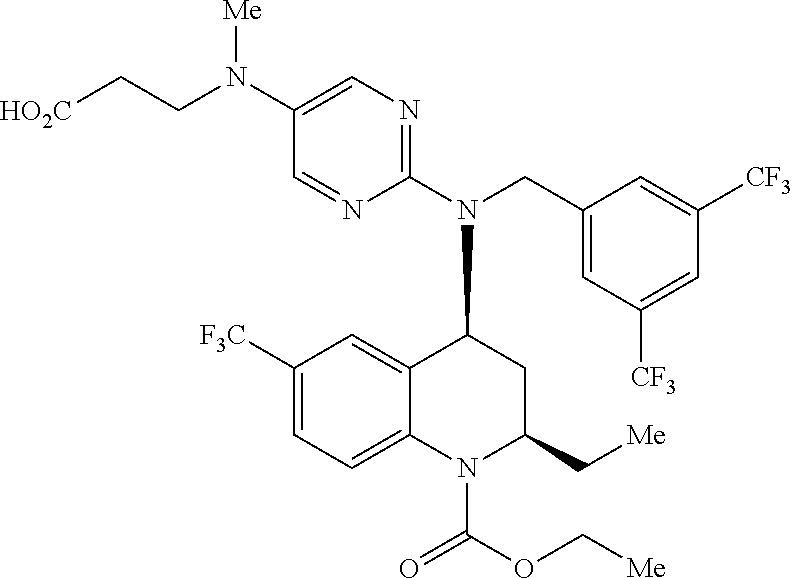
C1([F3C])=CC=C2C(=C1)C(N(C1=NC=C(N(CC[HO2C])[Me])C=N1)CC1=CC([CF3])=CC([CF3])=C1)CC(C[Me])N2C(OC[Me])=O
